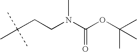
C(CCN(C(OC(C)(C)C)=O)C)(C)(C)C
